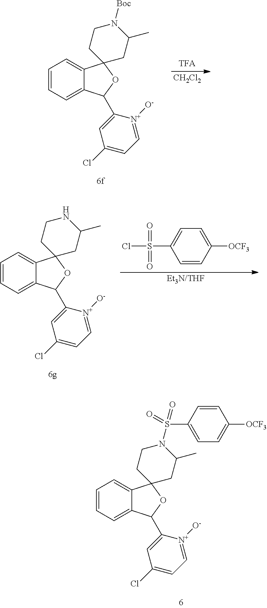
[CH2Cl2].C1=CC=C2C(=C1)C1(OC2C2=CC(Cl)=CC=[N+]2[O-])CC(C)N([Boc])CC1.[Et3N/THF].C1=CC=C2C(=C1)C1(OC2C2=CC(Cl)=CC=[N+]2[O-])CC(C)NCC1.C1=CC([OCF3])=CC=C1S(Cl)(=O)=O.C1=CC=C2C(=C1)C1(OC2C2=CC(Cl)=CC=[N+]2[O-])CC(C)N(S(C2=CC=C([OCF3])C=C2)(=O)=O)CC1
